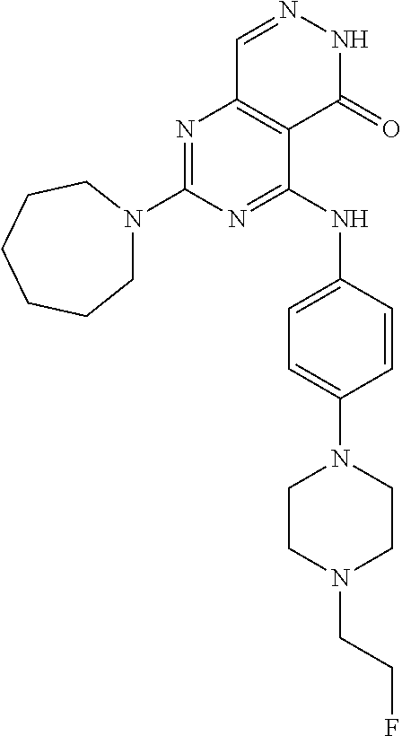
N1=C(N2CCCCCC2)N=C(NC2=CC=C(N3CCN(CCF)CC3)C=C2)C2=C1C=NNC2=O
